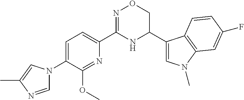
C1=C(N2C=NC(C)=C2)C(OC)=NC(C2=NOCC(C3=CN(C)C4=C3C=CC(F)=C4)N2)=C1
